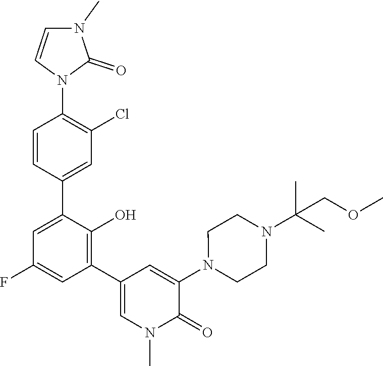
C1(C2=C(O)C(C3=CC(Cl)=C(N4C(=O)N(C)C=C4)C=C3)=CC(F)=C2)=CN(C)C(=O)C(N2CCN(C(C)(C)COC)CC2)=C1
